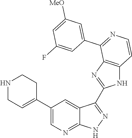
N1CC=C(C2=CN=C3C(=C2)C(C2=NC4=C(N2)C=CN=C4C2=CC([MeO])=CC(F)=C2)=NN3)CC1
